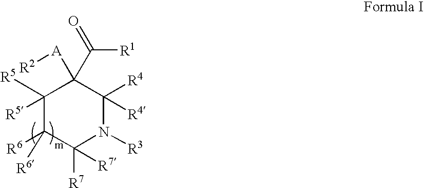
C1([R5])([R5])C([R6])([R6])C([R7])([R7])N([R3])C([R4])([R4])C1([A][R2])C(=O)[R1]
